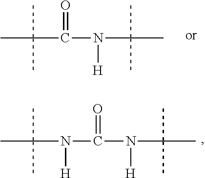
C(N(C(N([H])C(C)(C)C)=O)[H])(C)(C)C.C(C(N(C(C)(C)C)[H])=O)(C)(C)C
